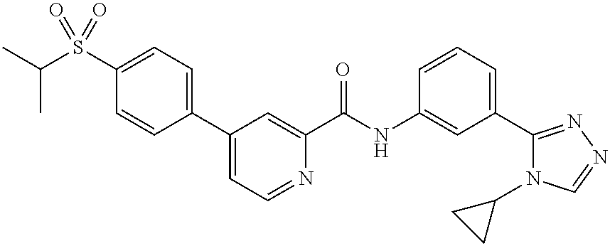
C(S(C1=CC=C(C2=CC=NC(C(NC3=CC(C4=NN=CN4C4CC4)=CC=C3)=O)=C2)C=C1)(=O)=O)(C)C
